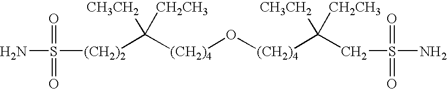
[(CH2)4](O[(CH2)4]C([CH3CH2])([CH2CH3])CS(N)(=O)=O)C([CH3CH2])([CH2CH3])[(CH2)2]S(N)(=O)=O
